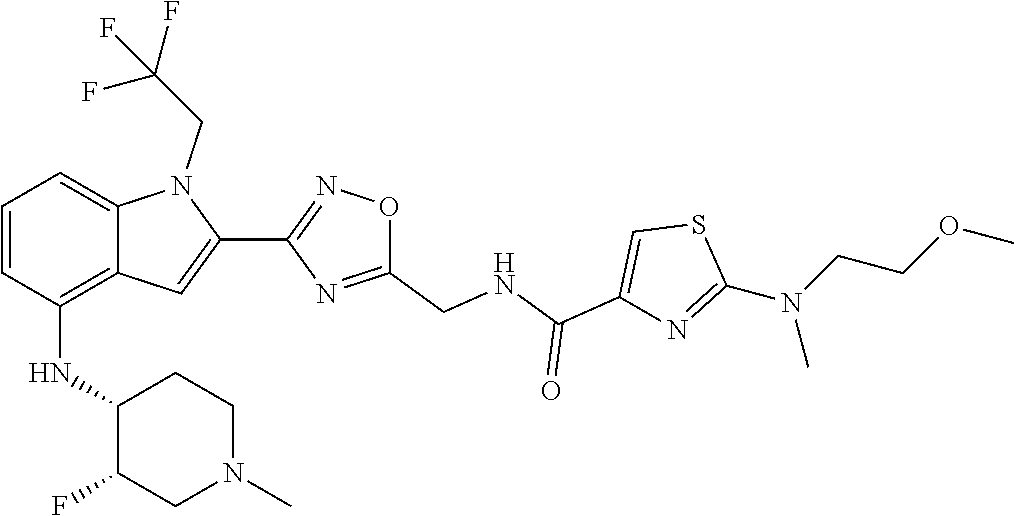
S1C(N(C)CCOC)=NC(C(=O)NCC2=NC(C3=CC4=C(NC5C(F)CN(C)CC5)C=CC=C4N3CC(F)(F)F)=NO2)=C1
